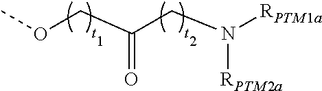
C(=O)(COC)CN([RPTM1a])[RPTM2a]
